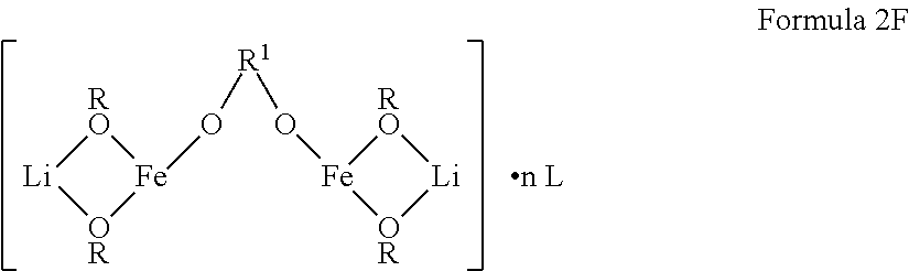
[n L].[RO]1[Li][OR][Fe]1O[R1]O[Fe]1[OR][Li][RO]1
